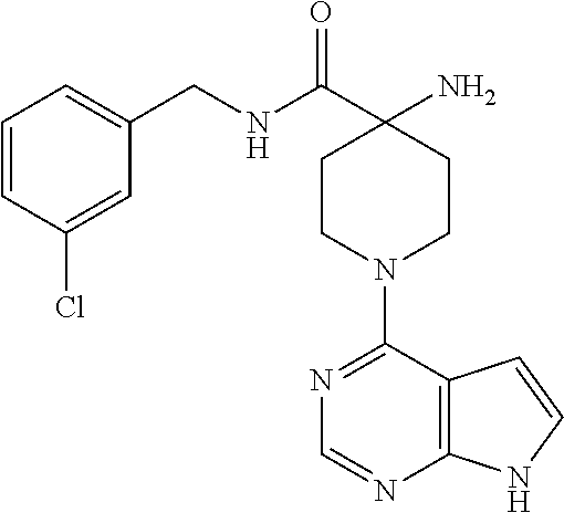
C12=C(C(N3CCC(N)(C(NCC4=CC=CC(Cl)=C4)=O)CC3)=NC=N1)C=CN2
